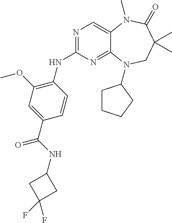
N1=C(NC2=C(OC)C=C(C(=O)NC3CC(F)(F)C3)C=C2)N=C2C(=C1)N(C)C(=O)C(C)(C)CN2C1CCCC1
